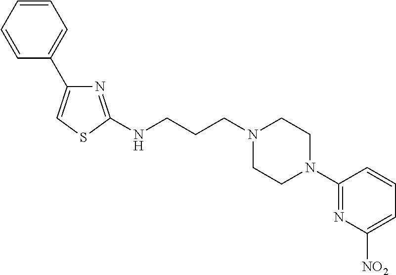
N(CCCN1CCN(C2=NC([NO2])=CC=C2)CC1)C1=NC(C2=CC=CC=C2)=CS1
